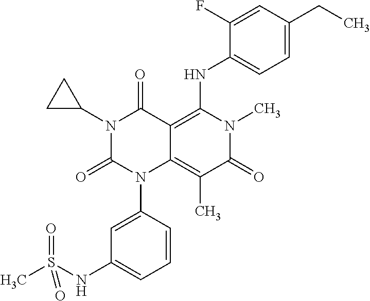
N1(C2CC2)C(=O)N(C2=CC(NS(C)(=O)=O)=CC=C2)C2=C(C)C(=O)N(C)C(NC3=CC=C(CC)C=C3F)=C2C1=O
